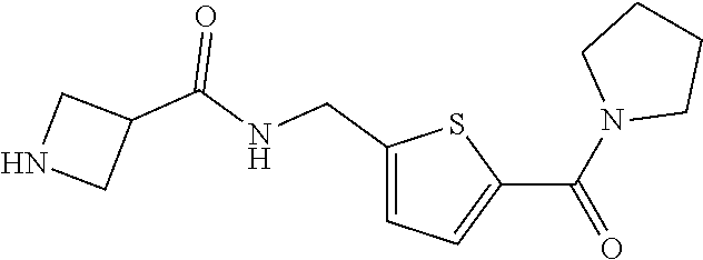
C1(CNC(C2CNC2)=O)=CC=C(C(N2CCCC2)=O)S1
